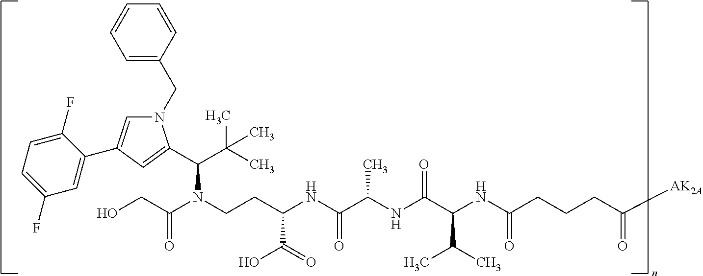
N1(CC2=CC=CC=C2)C=C(C2=CC(F)=CC=C2F)C=C1C(C(C)(C)C)N(CCC(NC(C(NC(C(NC(CCCC([AK2A])=O)=O)C(C)C)=O)C)=O)C(O)=O)C(CO)=O
